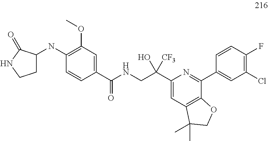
C1(C(NCC(C2=CC3=C(C(C4=CC(Cl)=C(F)C=C4)=N2)OCC3(C)C)(O)[CF3])=O)=CC(OC)=C(NC2CCNC2=O)C=C1
